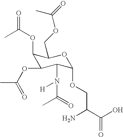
C1(OC(=O)C)C(OC(C)=O)C(N([H])C(=O)C)C(OCC(C(O)=O)N)OC1COC(=O)C
